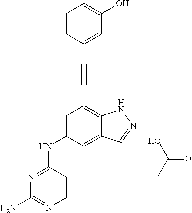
N1=C(NC2=CC(C#CC3=CC(O)=CC=C3)=C3C(=C2)C=NN3)C=CN=C1N.OC(C)=O
